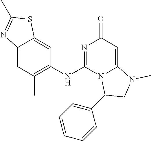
C12=CC(C)=C(NC3=NC(=O)C=C4N3C(C3=CC=CC=C3)CN4C)C=C1SC(C)=N2
